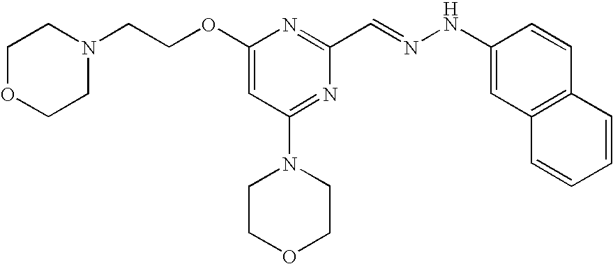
C(COC1=CC(N2CCOCC2)=NC(C=NNC2=CC3=C(C=C2)C=CC=C3)=N1)N1CCOCC1
